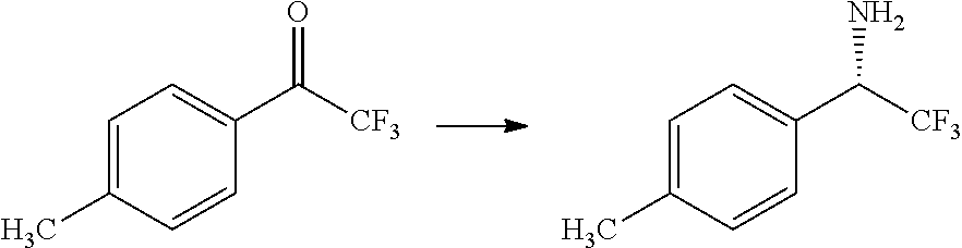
C1=C(C)C=CC(C([CF3])=O)=C1.C1=C(C)C=CC(C([CF3])N)=C1
